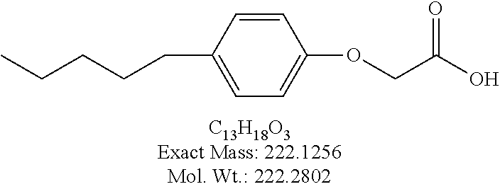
C1(CCCCC)=CC=C(OCC(O)=O)C=C1
